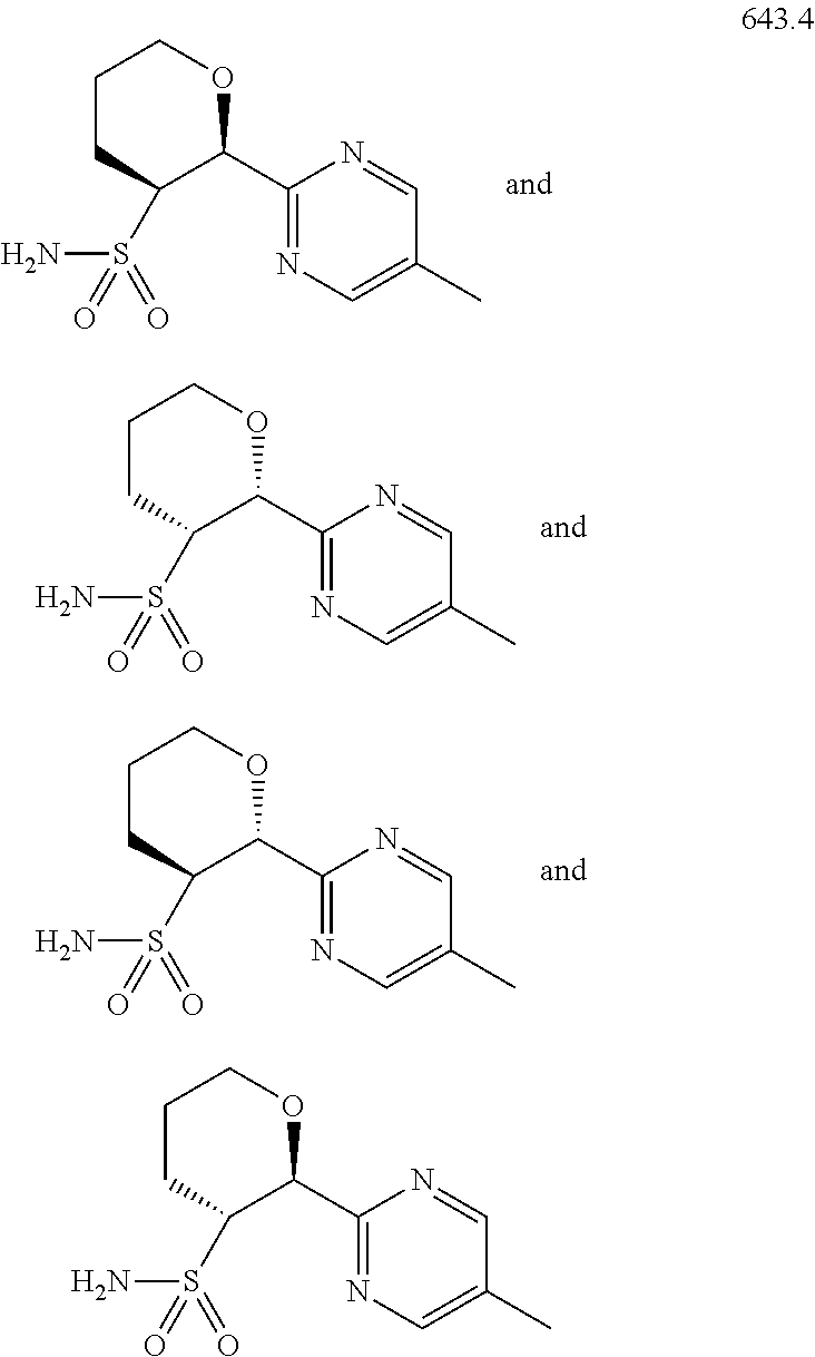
C1CC(S(=O)(=O)N)C(C2=NC=C(C)C=N2)OC1.C1CC(S(=O)(=O)N)C(C2=NC=C(C)C=N2)OC1.C1CC(S(=O)(=O)N)C(C2=NC=C(C)C=N2)OC1.C1CC(S(=O)(=O)N)C(C2=NC=C(C)C=N2)OC1
